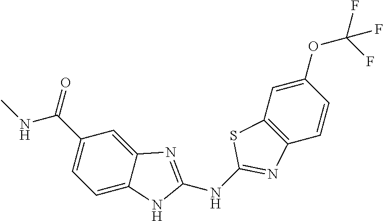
O=C(NC)C1=CC=C2C(=C1)N=C(NC1=NC3=C(C=C(OC(F)(F)F)C=C3)S1)N2
